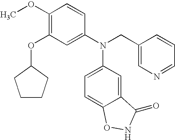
C1(OC)=C(OC2CCCC2)C=C(N(CC2=CN=CC=C2)C2=CC=C3C(=C2)C(=O)NO3)C=C1
